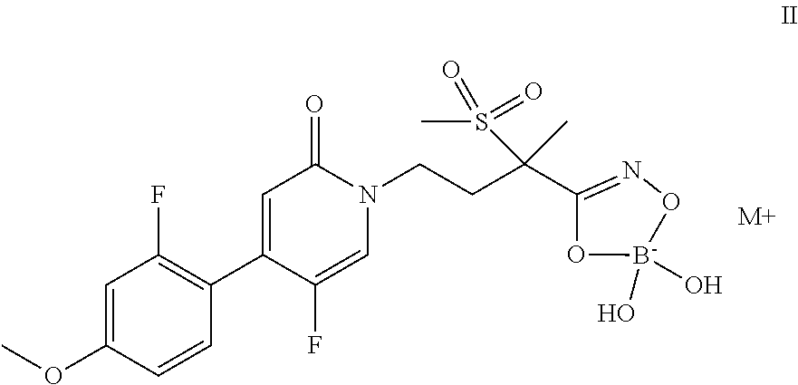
C1=C(OC)C=CC(C2=CC(=O)N(CCC(S(C)(=O)=O)(C3=NO[B-](O)(O)O3)C)C=C2F)=C1F.[M+]
